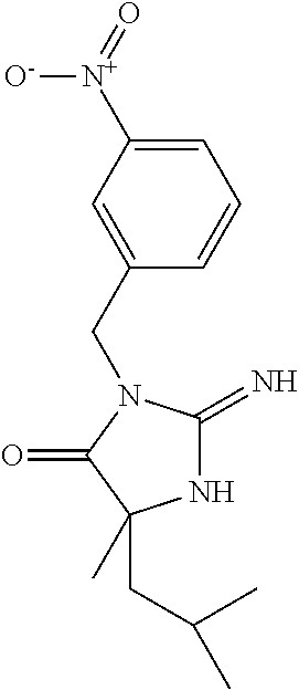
N1C(=N)N(CC2=CC([N+](=O)[O-])=CC=C2)C(=O)C1(C)CC(C)C
